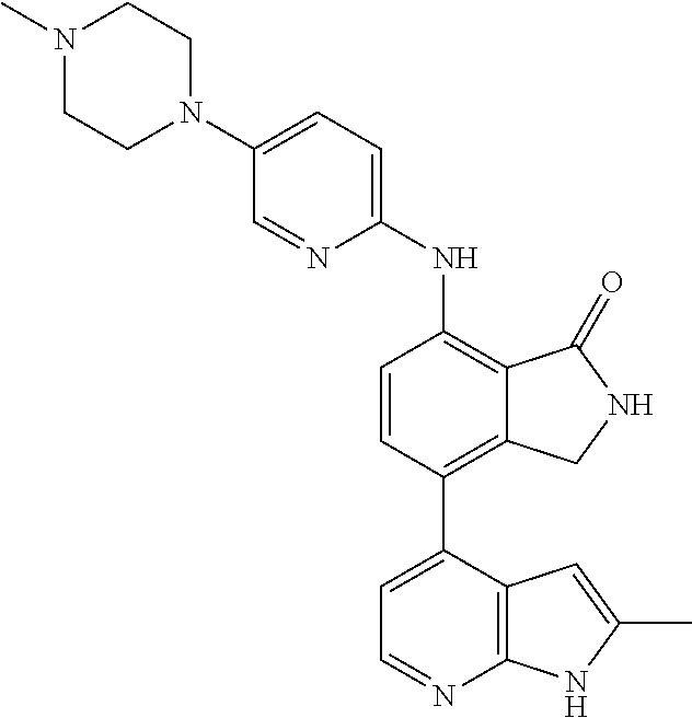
N1(C)CCN(C2=CC=C(NC3=C4C(=C(C5=CC=NC6=C5C=C(C)N6)C=C3)CNC4=O)N=C2)CC1
